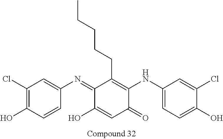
C1(Cl)=C(O)C=CC(N=C2C(O)=CC(=O)C(NC3=CC=C(O)C(Cl)=C3)=C2CCCCC)=C1
